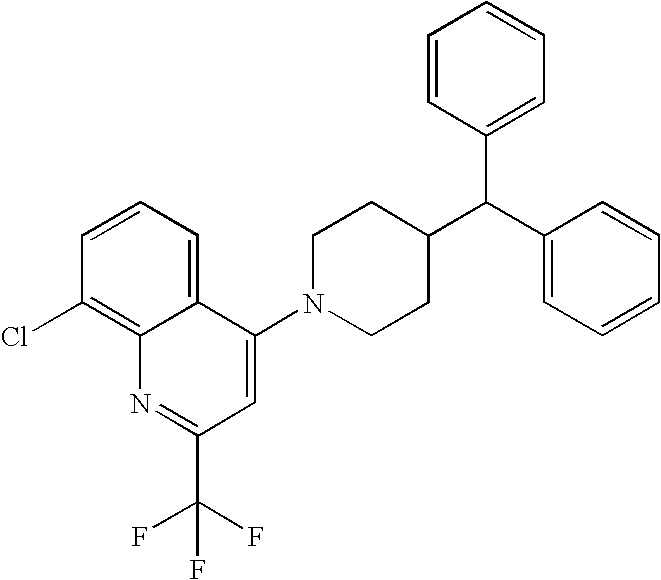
C1=CC=C2C(=C1Cl)N=C(C(F)(F)F)C=C2N1CCC(C(C2=CC=CC=C2)C2=CC=CC=C2)CC1
